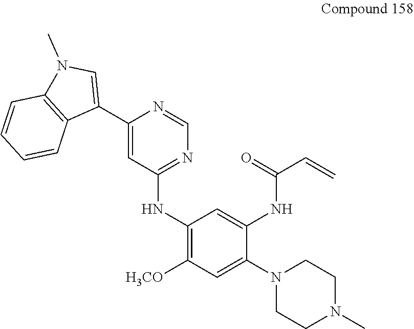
C1(C2=CN(C)C3=C2C=CC=C3)=CC(NC2=C([H3CO])C=C(N3CCN(C)CC3)C(NC(=O)C=C)=C2)=NC=N1
